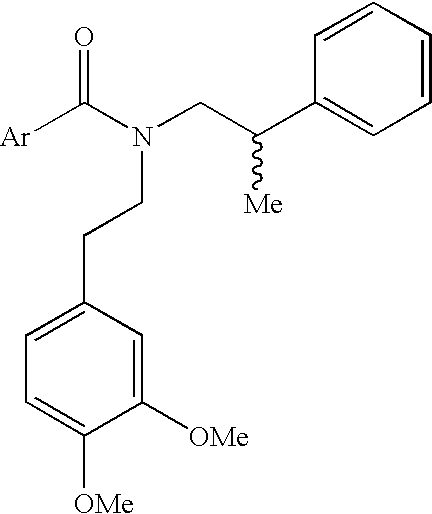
C1=C(CCN(C([Ar])=O)CC(C2=CC=CC=C2)[Me])C=C([OMe])C([OMe])=C1
